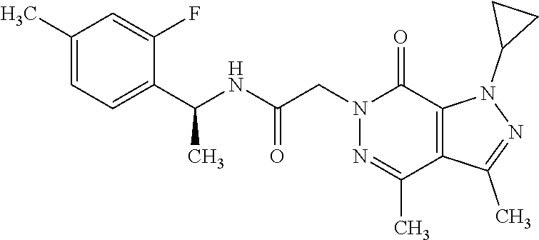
CC1=NN(C2CC2)C2=C1C(C)=NN(CC(NC(C)C1=CC=C(C)C=C1F)=O)C2=O
